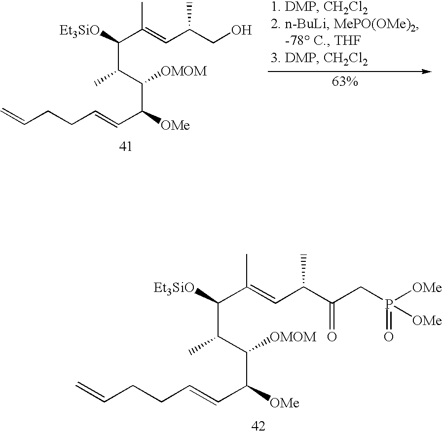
C(=CC(C(C(C([Et3SiO])C(=CC(C(CP([OMe])([OMe])=O)=O)C)C)C)[OMOM])[OMe])CCC=C.C(=CC(C(C(C([Et3SiO])C(=CC(CO)C)C)C)[OMOM])[OMe])CCC=C
